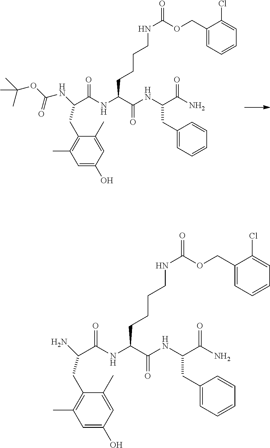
C1=C(O)C=C(C)C(CC(C(NC(C(NC(C(N)=O)CC2=CC=CC=C2)=O)CCCCNC(=O)OCC2=CC=CC=C2Cl)=O)NC(OC(C)(C)C)=O)=C1C.C1=C(O)C=C(C)C(CC(C(NC(C(NC(C(N)=O)CC2=CC=CC=C2)=O)CCCCNC(=O)OCC2=CC=CC=C2Cl)=O)N)=C1C
